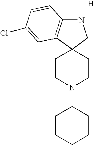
[H].N1C2=C(C3(C1)CCN(C1CCCCC1)CC3)C=C(Cl)C=C2
